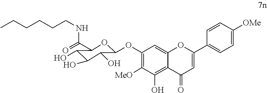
C(CNC(=O)C1OC(OC2=C([MeO])C(O)=C3C(=C2)OC(C2=CC=C([OMe])C=C2)=CC3=O)C(O)C(O)C1O)CCCC
